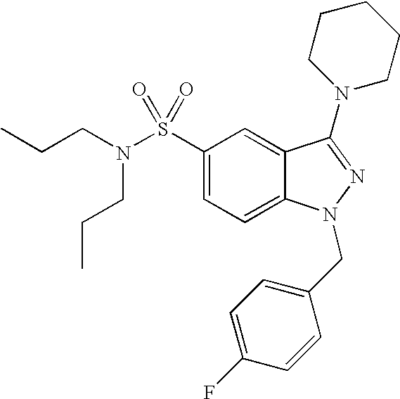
C1(S(N(CCC)CCC)(=O)=O)=CC=C2C(=C1)C(N1CCCCC1)=NN2CC1=CC=C(F)C=C1
